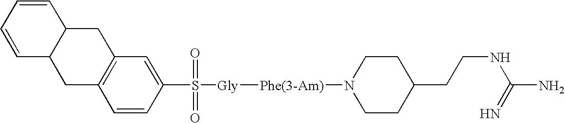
C1=CC=CC2C1CC1=C(C2)C=CC(S([Gly][Phe(3-Am)]N2CCC(CCNC(=N)N)CC2)(=O)=O)=C1
